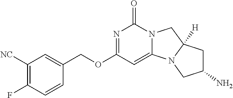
N12C(=CC(OCC3=CC([NC])=C(F)C=C3)=NC1=O)N1C([H])(C2)CC(N)C1
